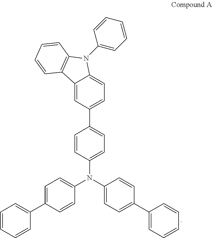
C1=CC(N(C2=CC=C(C3=CC=CC=C3)C=C2)C2=CC=C(C3=CC=CC=C3)C=C2)=CC=C1C1=CC=C2C(=C1)C1=C(N2C2=CC=CC=C2)C=CC=C1
